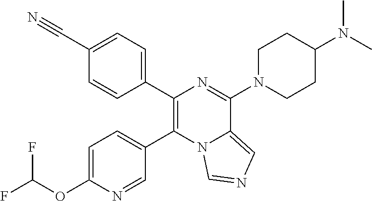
C1(C2=C(C3=CC=C(OC(F)F)N=C3)N3C(=CN=C3)C(N3CCC(N(C)C)CC3)=N2)=CC=C(C#N)C=C1
